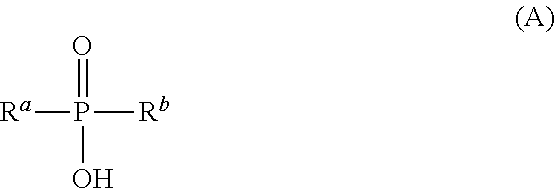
[Ra]P([Rb])(=O)O
